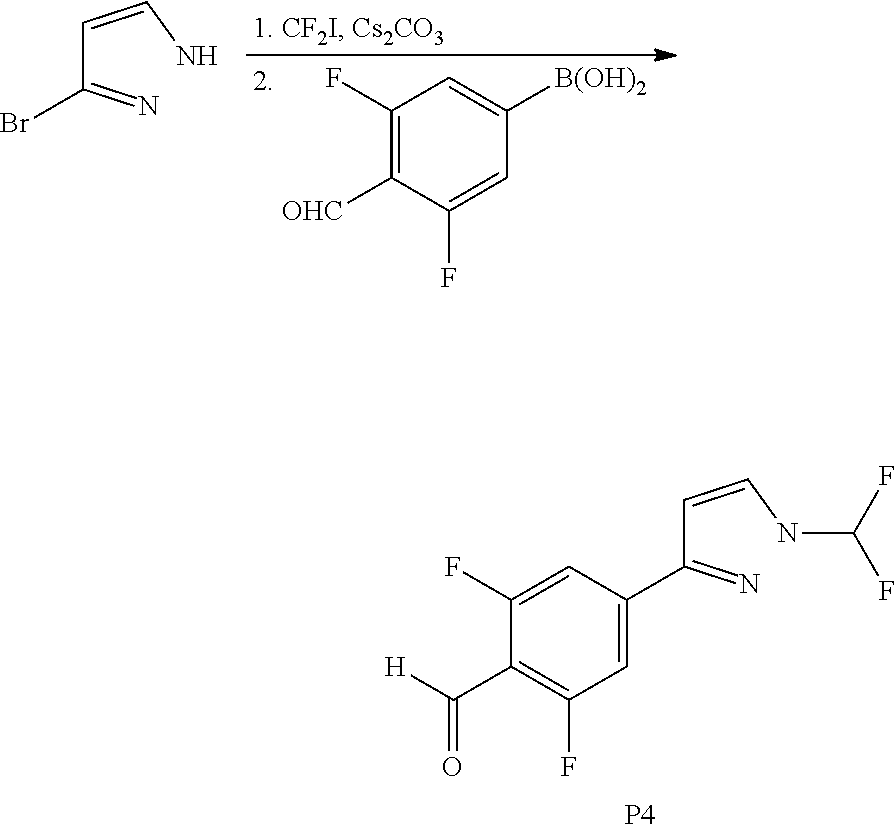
C1(F)=C([OHC])C(F)=CC([B(OH)2])=C1.BrC(C=CN)=N.C1(F)=CC(C(C=CNC(F)F)=N)=CC(F)=C1C(=O)[H].[P4]
